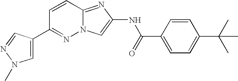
C1=CC2=NC(NC(=O)C3=CC=C(C(C)(C)C)C=C3)=CN2N=C1C1=CN(C)N=C1
